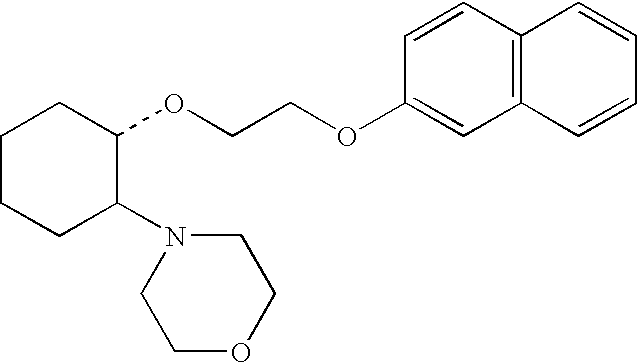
C1CCC(N2CCOCC2)C(OCCOC2=CC3=C(C=C2)C=CC=C3)C1
